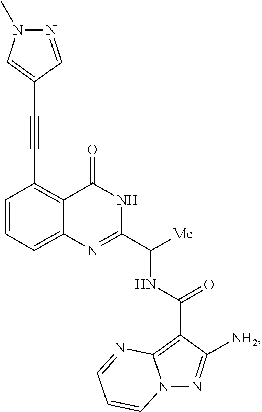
C1=CC=C2C(=C1C#CC1=CN(C)N=C1)C(=O)NC(C([Me])NC(=O)C1=C3N(N=C1[NH2])C=CC=N3)=N2
